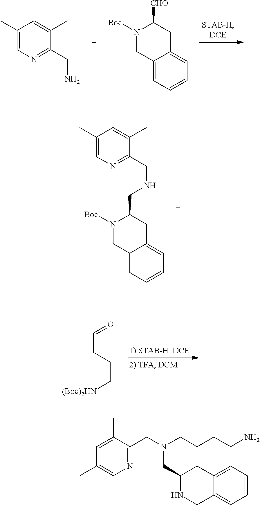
N1([Boc])CC2=CC=CC=C2CC1CNCC1=NC=C(C)C=C1C.C(CCC[(Boc)2HN])=O.C1(C)=CN=C(CN)C(C)=C1.N1([Boc])CC2=CC=CC=C2CC1[CHO].C1=C(C)C(CN(CCCCN)CC2NCC3=CC=CC=C3C2)=NC=C1C
